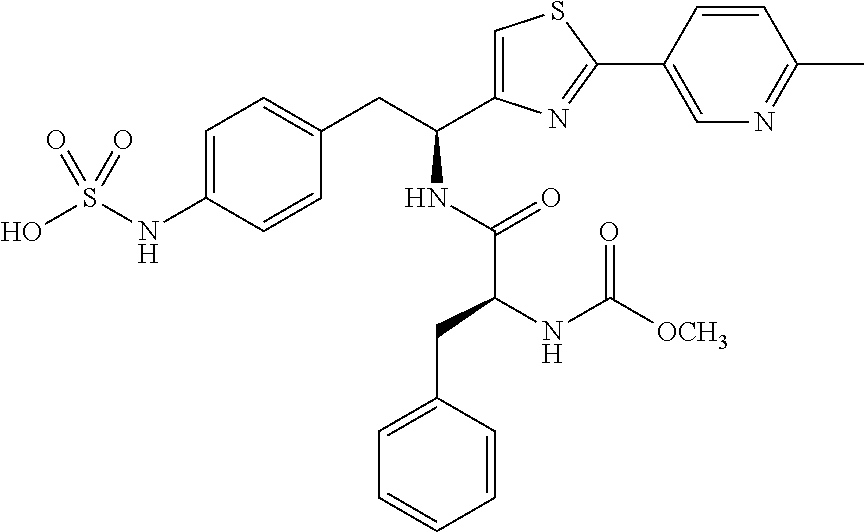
C1=C(C(CC2=CC=C(NS(O)(=O)=O)C=C2)NC(C(NC([OCH3])=O)CC2=CC=CC=C2)=O)N=C(C2=CN=C(C)C=C2)S1
